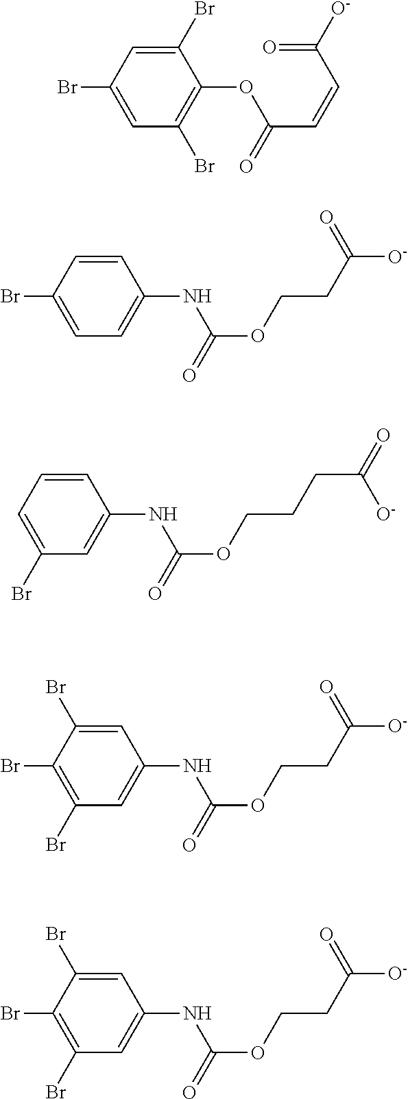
C1=C(Br)C=C(Br)C(OC(C=CC(=O)[O-])=O)=C1Br.C1=C(Br)C=CC(NC(OCCC([O-])=O)=O)=C1.C1(Br)=CC=CC(NC(OCCCC(=O)[O-])=O)=C1.C1(Br)=C(Br)C(Br)=CC(NC(OCCC([O-])=O)=O)=C1.C1(Br)=C(Br)C(Br)=CC(NC(OCCC([O-])=O)=O)=C1
